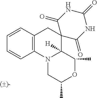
C12=C(C=CC=C1)CC1(C3([H])N2CC(C)OC3C)C(=O)NC(=O)NC1=O
